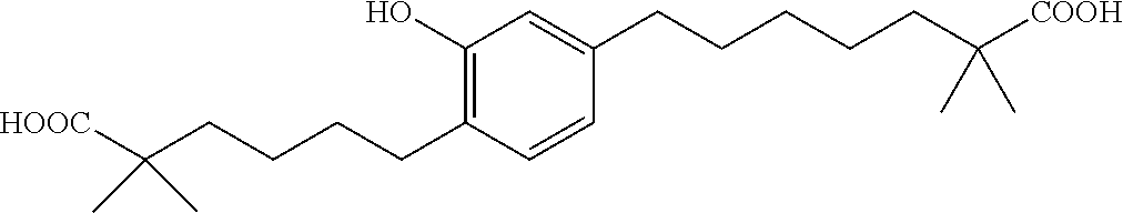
C1(CCCCC(C)(C)[HOOC])=C(O)C=C(CCCCCC(C)(C)[COOH])C=C1
